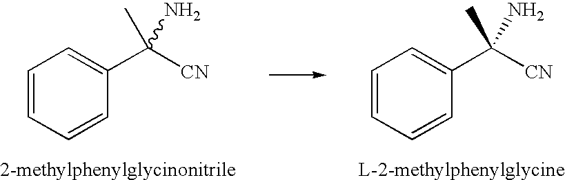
C1(C([CN])(N)C)=CC=CC=C1.C1(C([CN])(N)C)=CC=CC=C1
